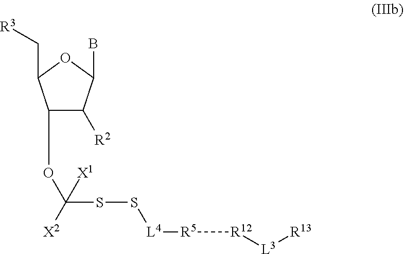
C1(OC(SS[L4][R5][R12][L3][R13])([X2])[X1])C([R2])C(B)OC1C[R3]
